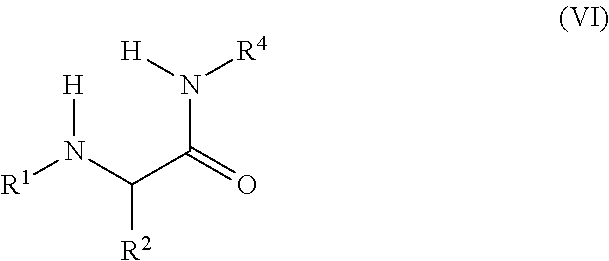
N(C(C([R2])N([R1])[H])=O)([R4])[H]
